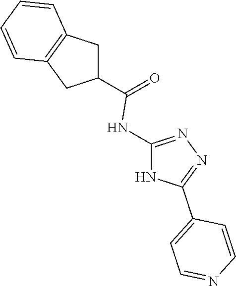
C1(C(=O)NC2=NN=C(C3=CC=NC=C3)N2)CC2=C(C1)C=CC=C2
